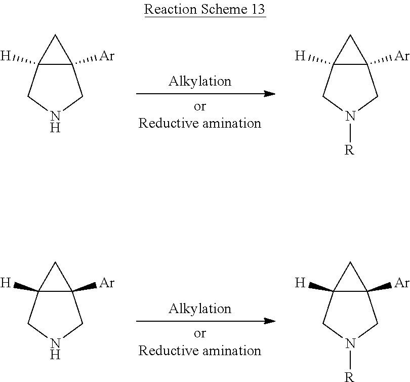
C1C2([H])C1([Ar])CNC2.C1C2([H])C1([Ar])CN([R])C2.C1C2([H])C1([Ar])CNC2.C1C2([H])C1([Ar])CN([R])C2
